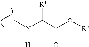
CN(C(C(O[R5])=O)[R1])[H]
